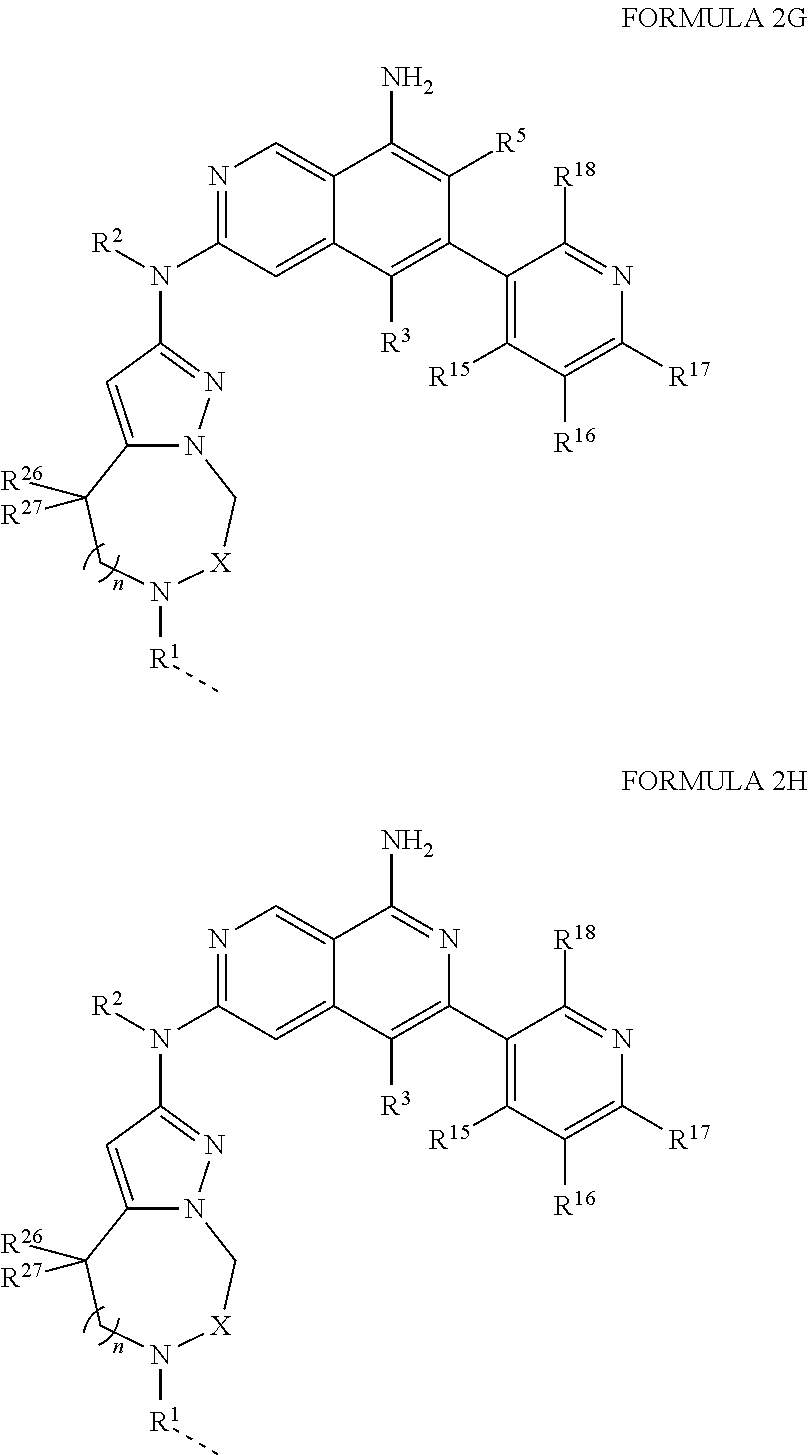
N1=C(N([R2])C2=NN3C(=C2)C([R26])([R27])CN([R1]C)[X]C3)C=C2C(=C1)C(N)=C([R5])C(C1=C([R15])C([R16])=C([R17])N=C1[R18])=C2[R3].N1=C(N([R2])C2=NN3C(=C2)C([R26])([R27])CN([R1]C)[X]C3)C=C2C(=C1)C(N)=NC(C1=C([R15])C([R16])=C([R17])N=C1[R18])=C2[R3]
